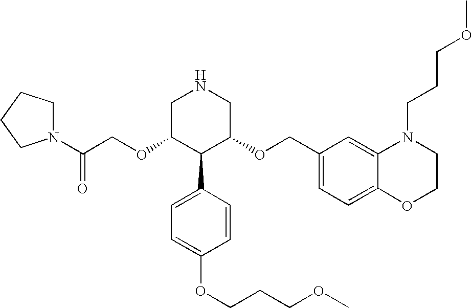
C(OC1C(C2=CC=C(OCCCOC)C=C2)C(OCC2=CC=C3C(=C2)N(CCCOC)CCO3)CNC1)C(=O)N1CCCC1
